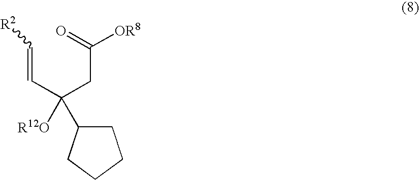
[R2]C=CC(CC([OR8])=O)([R12O])C1CCCC1
